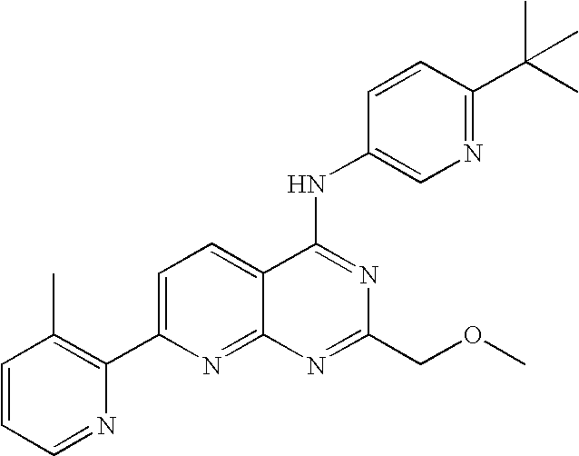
C1=CC=NC(C2=CC=C3C(=N2)N=C(COC)N=C3NC2=CN=C(C(C)(C)C)C=C2)=C1C
